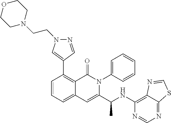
C1(C2=C3C(=CC=C2)C=C(C(NC2=C4C(=NC=N2)SC=N4)C)N(C2=CC=CC=C2)C3=O)=CN(CCN2CCOCC2)N=C1
